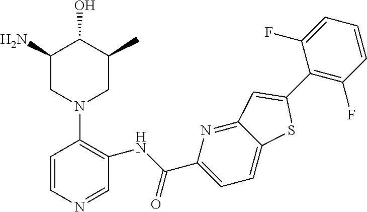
C1=CN=CC(NC(C2=CC=C3C(=N2)C=C(C2=C(F)C=CC=C2F)S3)=O)=C1N1CC(C)C(O)C(N)C1
